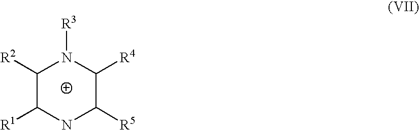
C1([R2])C([R1])NC([R5])C([R4])N1[R3]
